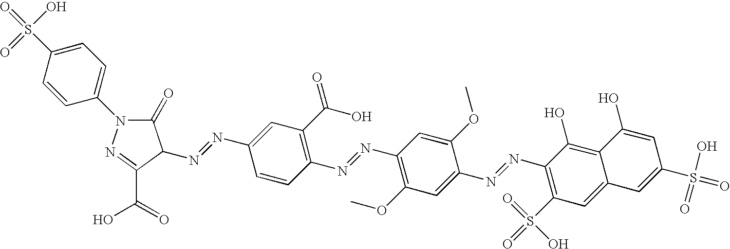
C1=CC(S(=O)(O)=O)=CC=C1N1C(=O)C(N=NC2=CC(C(O)=O)=C(N=NC3=C(OC)C=C(N=NC4=C(S(=O)(=O)O)C=C5C(=C4O)C(O)=CC(S(=O)(O)=O)=C5)C(OC)=C3)C=C2)C(C(=O)O)=N1
